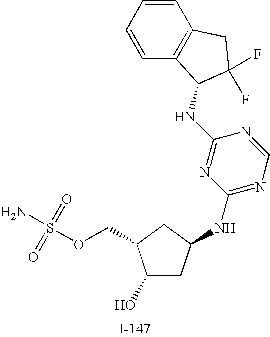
C1(O)CC(NC2=NC=NC(NC3C4=C(C=CC=C4)CC3(F)F)=N2)CC1COS(N)(=O)=O
